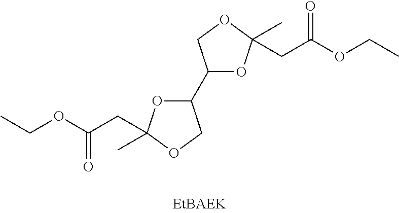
CCOC(CC1(C)OC(C2OC(C)(CC(OCC)=O)OC2)CO1)=O
